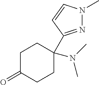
C1C(=O)CCC(C2=NN(C)C=C2)(N(C)C)C1
